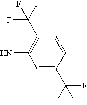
C1=CC(C(F)(F)F)=CC(N)=C1C(F)(F)F
